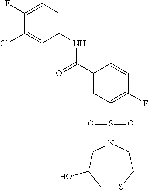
C1(F)=CC=C(NC(C2=CC(S(N3CC(O)CSCC3)(=O)=O)=C(F)C=C2)=O)C=C1Cl
